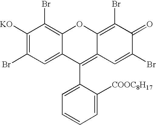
C1([KO])=C(Br)C=C2C(=C1Br)OC1=C(Br)C(=O)C(Br)=CC1=C2C1=CC=CC=C1[COOC8H17]
